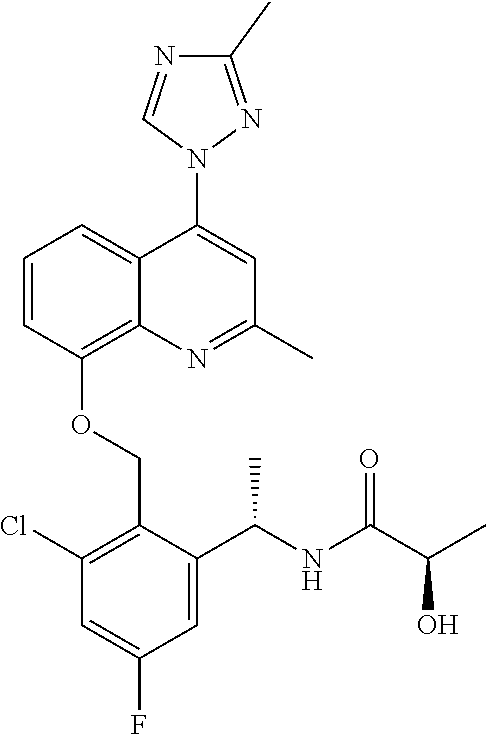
C1=CC(OCC2=C(Cl)C=C(F)C=C2C(NC(C(C)O)=O)C)=C2C(=C1)C(N1N=C(C)N=C1)=CC(C)=N2
